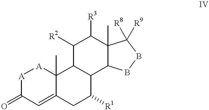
C1([R2])C([R3])C2(C)C(C3C([R1])CC4=CC(=O)[A][A]C4(C)C13)BBC2([R8])[R9]
